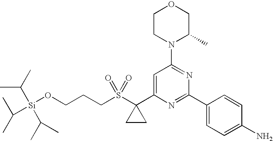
C(S(=O)(=O)C1(C2=CC(N3C(C)COCC3)=NC(C3=CC=C(N)C=C3)=N2)CC1)CCO[Si](C(C)C)(C(C)C)C(C)C
